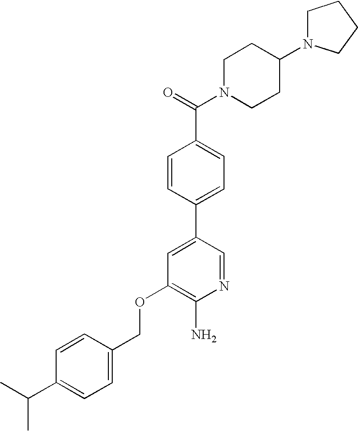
C1=C(COC2=C(N)N=CC(C3=CC=C(C(=O)N4CCC(N5CCCC5)CC4)C=C3)=C2)C=CC(C(C)C)=C1
